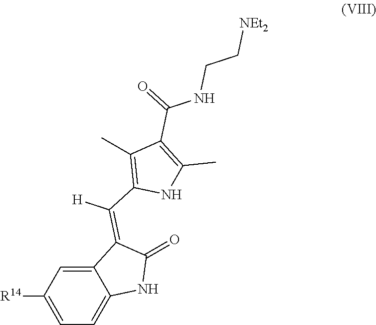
C12=CC([R14])=CC=C1NC(=O)C2=C(C1=C(C)C(C(=O)NCC[NEt2])=C(C)N1)[H]
